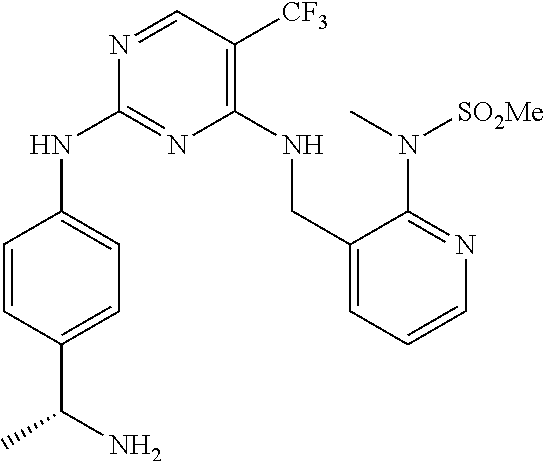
C1=CC(C(N)C)=CC=C1NC1=NC(NCC2=CC=CN=C2N(C)[SO2Me])=C([CF3])C=N1
